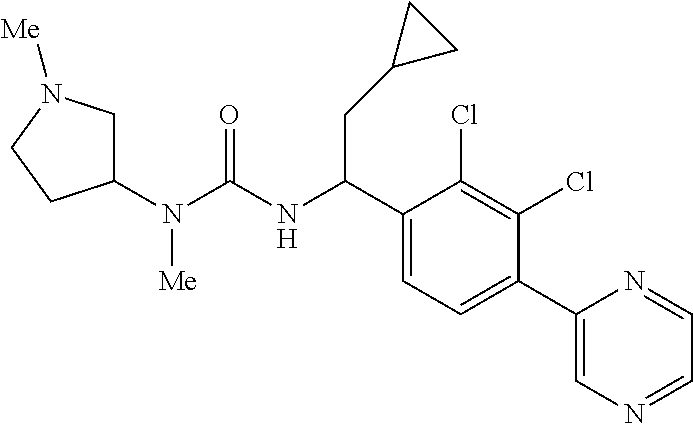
C1(N(C(NC(C2=CC=C(C3=CN=CC=N3)C(Cl)=C2Cl)CC2CC2)=O)[Me])CN([Me])CC1
